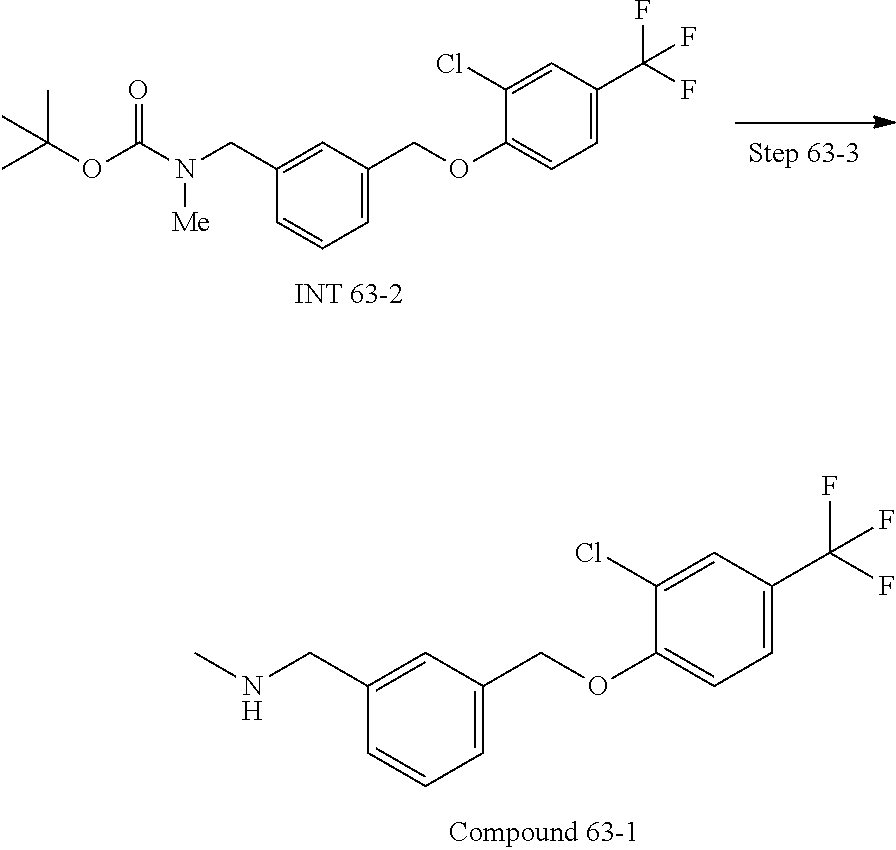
C1=CC=C(COC2=CC=C(C(F)(F)F)C=C2Cl)C=C1CNC.C1=CC=C(COC2=CC=C(C(F)(F)F)C=C2Cl)C=C1CN(C(OC(C)(C)C)=O)[Me]
